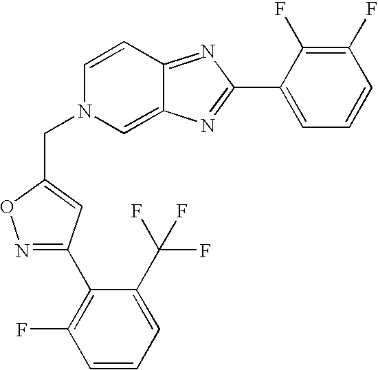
N1=C(C2=C(F)C=CC=C2C(F)(F)F)C=C(CN2C=C3C(=NC(C4=CC=CC(F)=C4F)=N3)C=C2)O1
